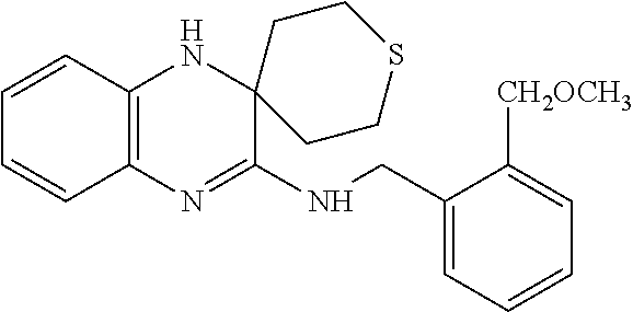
C1=CC2=C(C=C1)N=C(NCC1=CC=CC=C1[CH2OCH3])C1(N2)CCSCC1
